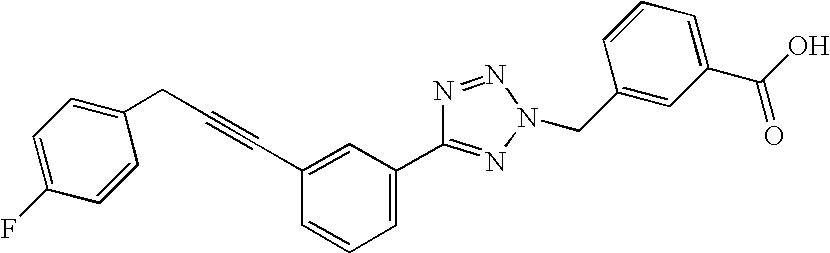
C1=C(F)C=CC(CC#CC2=CC(C3=NN(CC4=CC(C(O)=O)=CC=C4)N=N3)=CC=C2)=C1
